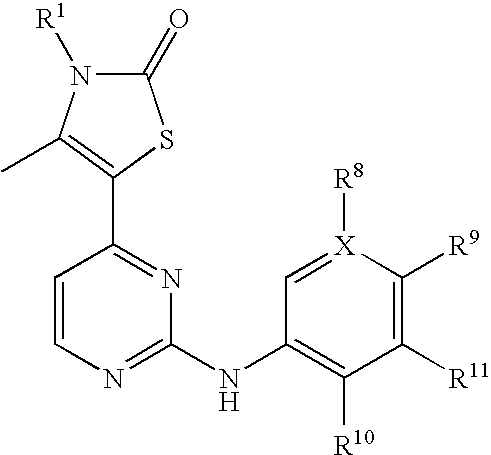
N1=C(C2=C(C)N([R1])C(=O)S2)C=CN=C1NC1=C([R10])C([R11])=C([R9])[X]([R8])=C1
